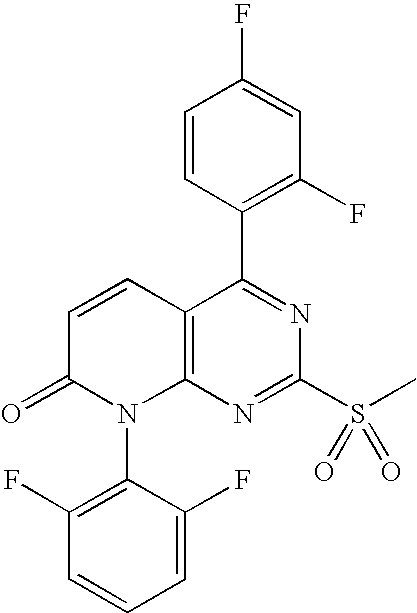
C12=C(N=C(S(C)(=O)=O)N=C1C1=C(F)C=C(F)C=C1)N(C1=C(F)C=CC=C1F)C(=O)C=C2
